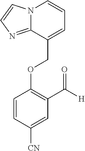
N12C(=NC=C1)C(COC1=C(C([H])=O)C=C([CN])C=C1)=CC=C2
